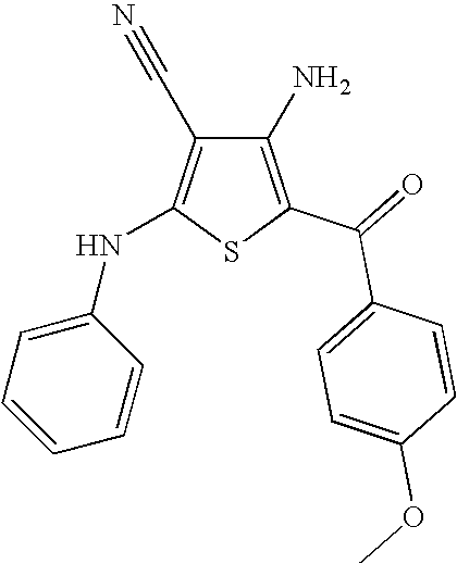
C1(N)=C(C(=O)C2=CC=C(OC)C=C2)SC(NC2=CC=CC=C2)=C1C#N
